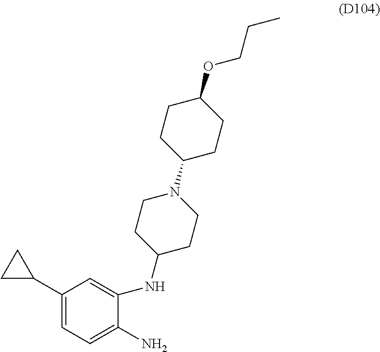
C1(C2CC2)=CC=C(N)C(NC2CCN(C3CCC(OCCC)CC3)CC2)=C1
